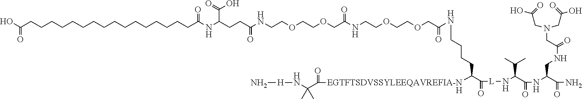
C(=O)(CCCCCCCCCCCCCCCCC(=O)NC(C(O)=O)CCC(=O)NCCOCCOCC(NCCOCCOCC(=O)NCCCCC([EGTFTSDVSSYLEEQAVREFIA-N]C(C(N[H]N)(C)C)=O)C(=O)[L]NC(C(C)C)C(=O)NC(CNC(=O)CN(CC(=O)O)CC(=O)O)C(N)=O)=O)O.[H]
